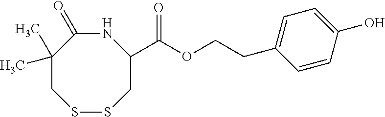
N1C(=O)C(C)(C)CSSCC1C(OCCC1=CC=C(O)C=C1)=O
